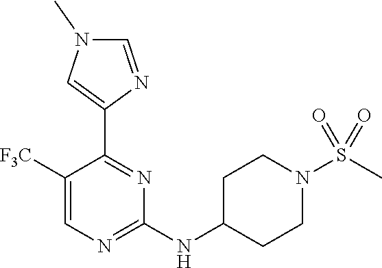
C1([F3C])=CN=C(NC2CCN(S(C)(=O)=O)CC2)N=C1C1=CN(C)C=N1
